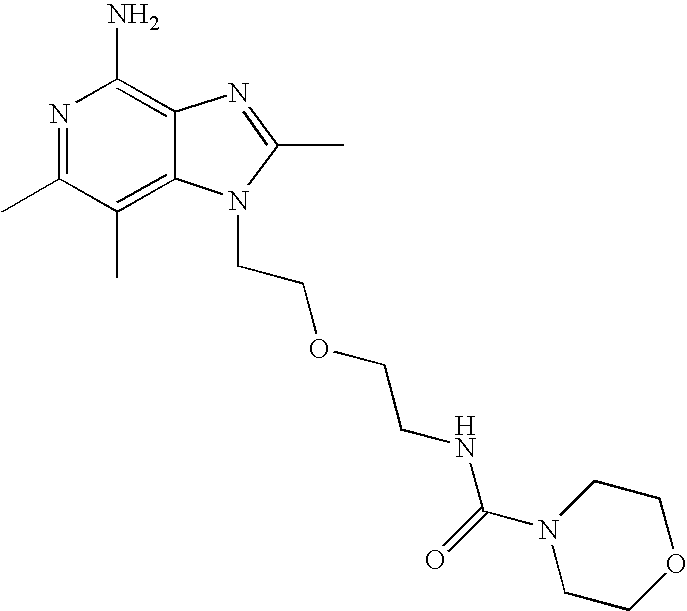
C1COCCN1C(NCCOCCN1C2=C(C)C(C)=NC(N)=C2N=C1C)=O
